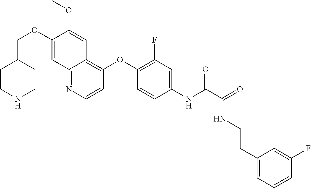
C1CNCCC1COC1=CC2=NC=CC(OC3=C(F)C=C(NC(=O)C(NCCC4=CC=CC(F)=C4)=O)C=C3)=C2C=C1OC
